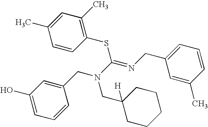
C1(SC(=NCC2=CC=CC(C)=C2)N(CC2=CC(O)=CC=C2)CC2([H])CCCCC2)=C(C)C=C(C)C=C1
